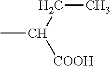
C(C)C([COOH])C
